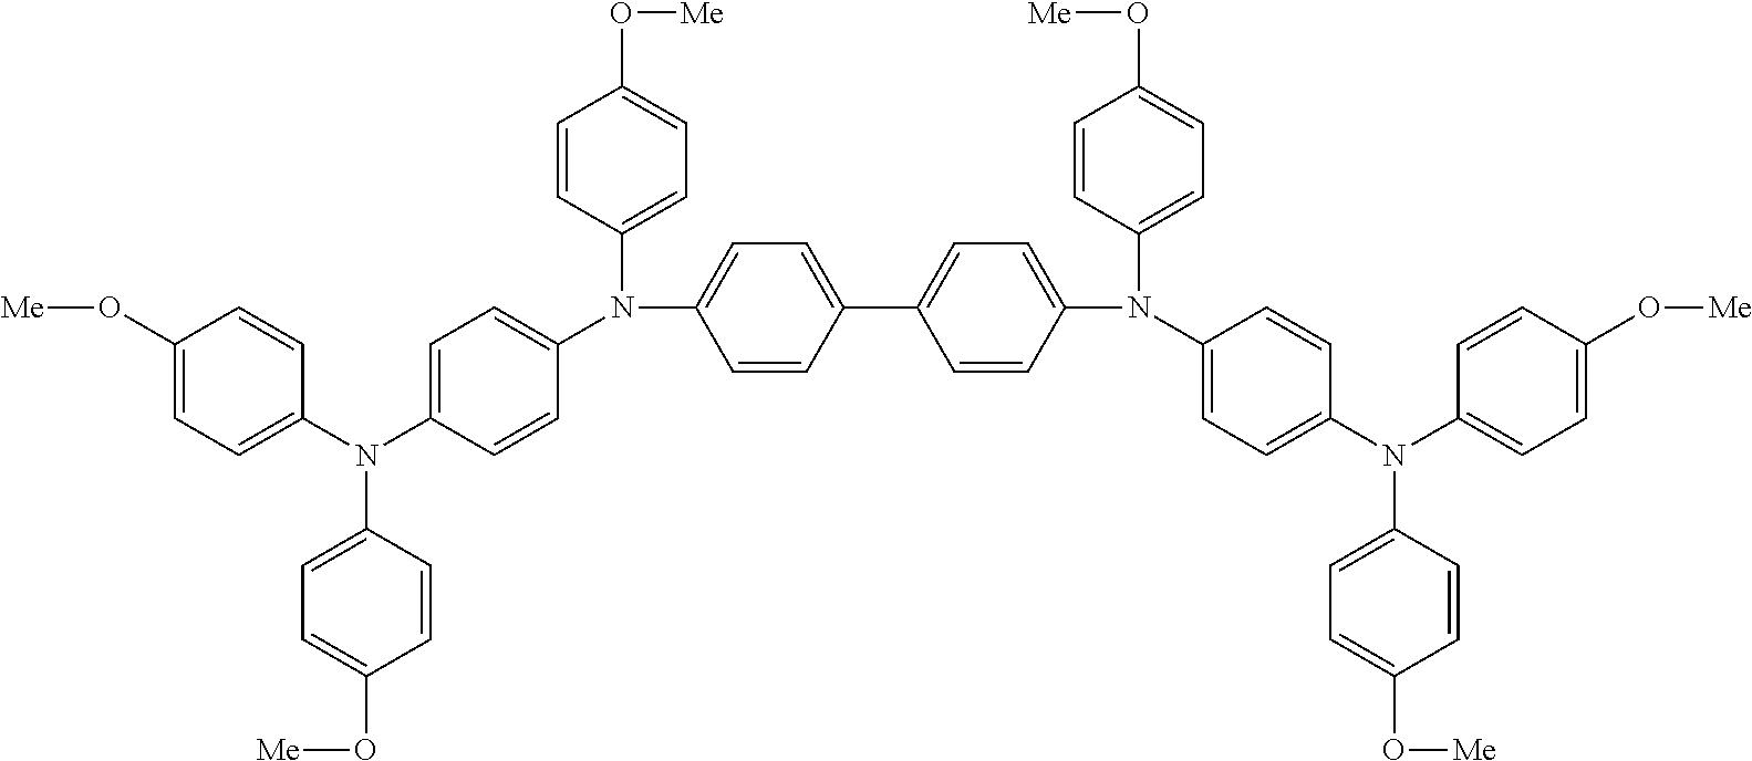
C1=C(O[Me])C=CC(N(C2=CC=C(O[Me])C=C2)C2=CC=C(N(C3=CC=C(O[Me])C=C3)C3=CC=C(C4=CC=C(N(C5=CC=C(N(C6=CC=C(O[Me])C=C6)C6=CC=C(O[Me])C=C6)C=C5)C5=CC=C(O[Me])C=C5)C=C4)C=C3)C=C2)=C1
